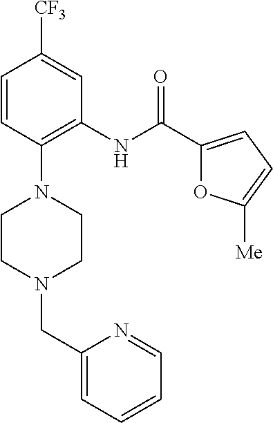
C1=CC(N2CCN(CC3=CC=CC=N3)CC2)=C(NC(C2=CC=C([Me])O2)=O)C=C1[CF3]
